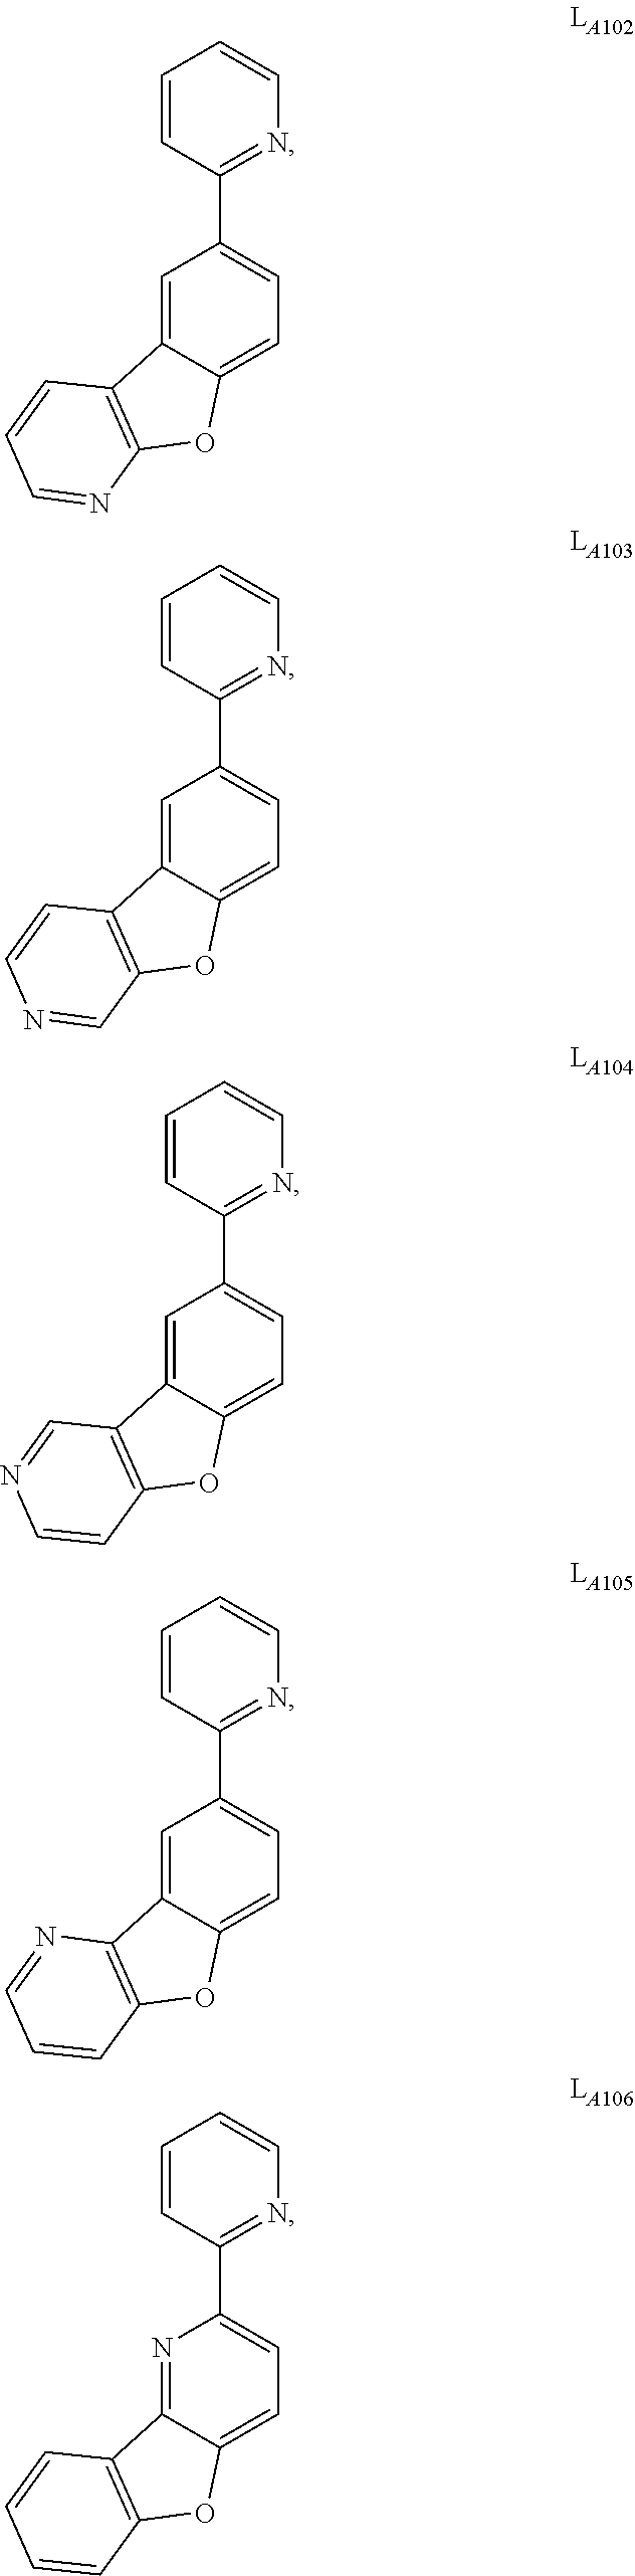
C1=C2C(=CC=C1C1=NC=CC=C1)OC1=C2C=CC=N1.C1=C2C(=CC=C1C1=NC=CC=C1)OC1=C2C=CN=C1.C1=C2C(=CC=C1C1=NC=CC=C1)OC1=C2C=NC=C1.C1=C2C(=CC=C1C1=NC=CC=C1)OC1=C2N=CC=C1.N1=C2C(=CC=C1C1=NC=CC=C1)OC1=C2C=CC=C1
